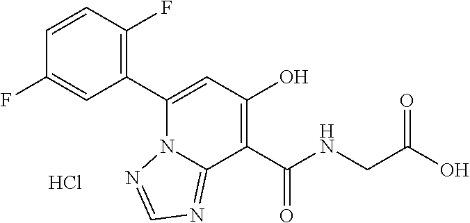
C1=CC(F)=C(C2=CC(O)=C(C(NCC(O)=O)=O)C3=NC=NN23)C=C1F.Cl
